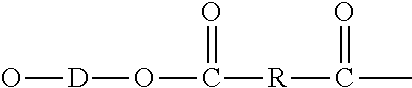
O[D]OC(=O)[R]C(C)=O
